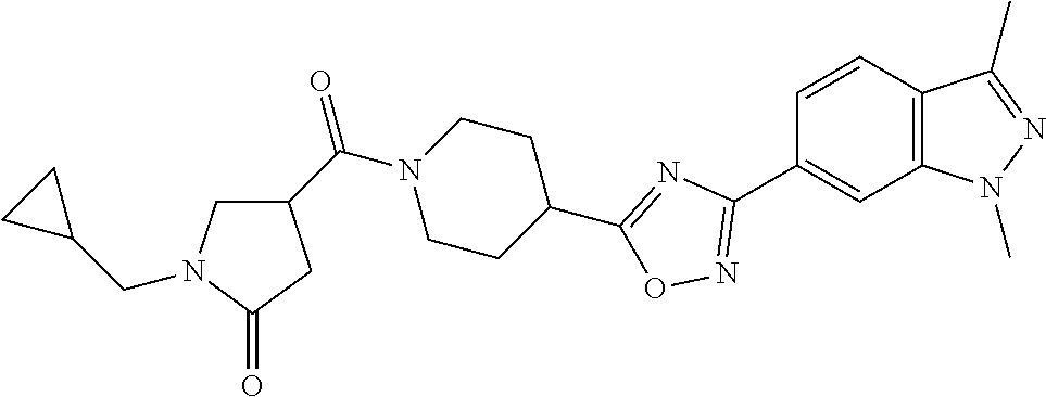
C1=CC2=C(C=C1C1=NOC(C3CCN(C(C4CN(CC5CC5)C(=O)C4)=O)CC3)=N1)N(C)N=C2C
